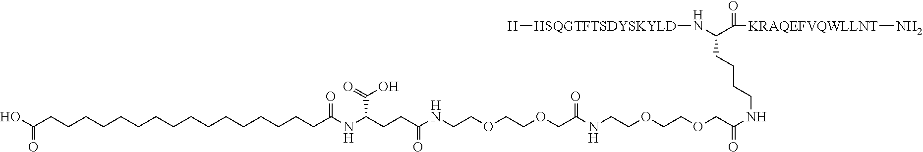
C(CCCCCCCCCCCCCCCCC(NC(CCC(NCCOCCOCC(NCCOCCOCC(NCCCCC(N[HSQGTFTSDYSKYLD][H])C(=O)[KRAQEFVQWLLNT]N)=O)=O)=O)C(=O)O)=O)(O)=O
